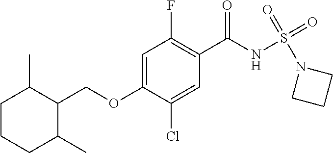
C1=C(OCC2C(C)CCCC2C)C(Cl)=CC(C(NS(=O)(=O)N2CCC2)=O)=C1F
